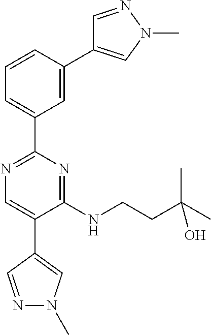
C1=C(C2=CN(C)N=C2)C=CC=C1C1=NC=C(C2=CN(C)N=C2)C(NCCC(C)(O)C)=N1
